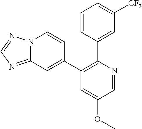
C1=CC(C2=C(C3=CC4=NC=NN4C=C3)C=C(OC)C=N2)=CC([CF3])=C1
